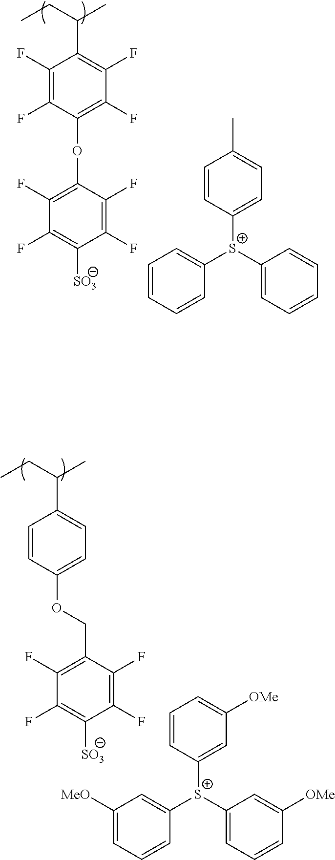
C1(F)=C(F)C(OC2=C(F)C(F)=C([SO3])C(F)=C2F)=C(F)C(F)=C1C(CC)C.C1([S+](C2=CC=CC=C2)C2=CC=CC=C2)=CC=C(C)C=C1.C1=CC(OCC2=C(F)C(F)=C([SO3])C(F)=C2F)=CC=C1C(CC)C.C1([S+](C2=CC=CC([OMe])=C2)C2=CC([MeO])=CC=C2)=CC([OMe])=CC=C1
